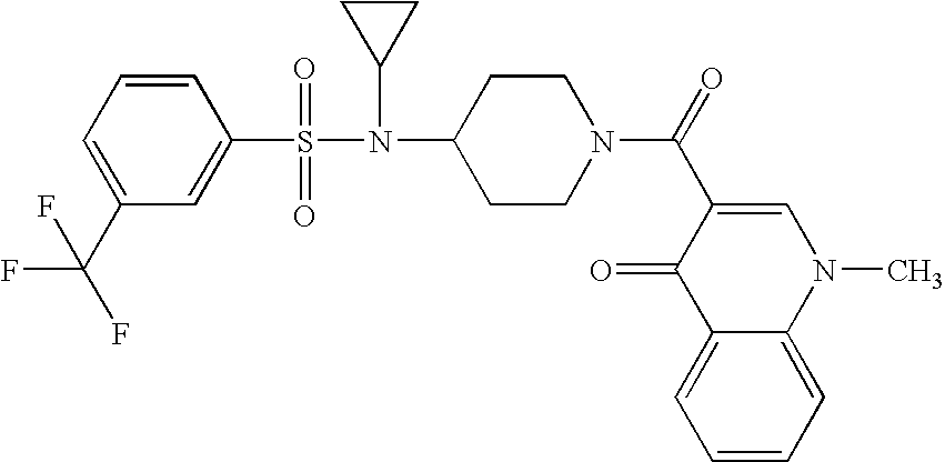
C1=CC=C(C(F)(F)F)C=C1S(=O)(=O)N(C1CC1)C1CCN(C(=O)C2=CN(C)C3=CC=CC=C3C2=O)CC1
